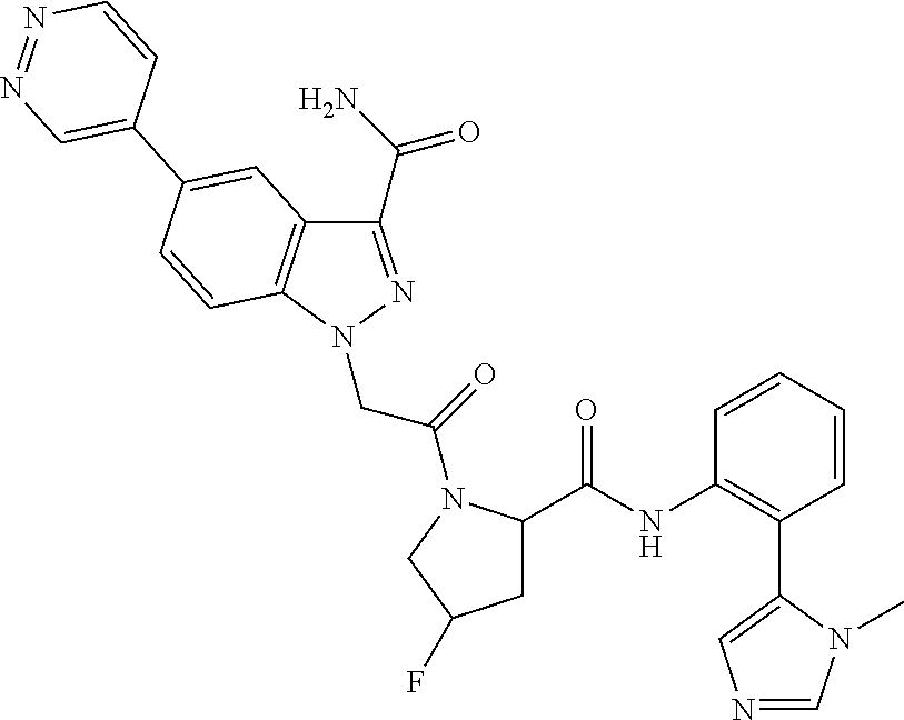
C1(C(N)=O)=NN(CC(=O)N2C(C(NC3=C(C4=CN=CN4C)C=CC=C3)=O)CC(F)C2)C2=C1C=C(C1=CN=NC=C1)C=C2
